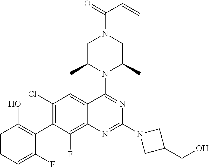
C1=CC=C(F)C(C2=C(Cl)C=C3C(=C2F)N=C(N2CC(CO)C2)N=C3N2C(C)CN(C(=O)C=C)CC2C)=C1O
